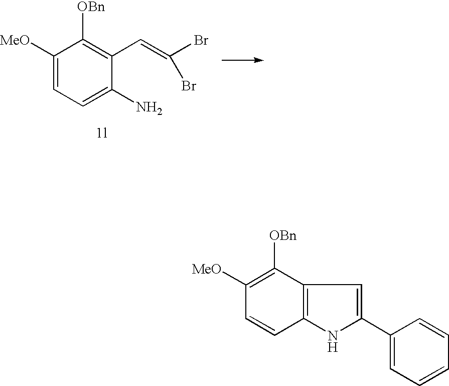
C1([MeO])=C([OBn])C2=C(C=C1)NC(C1=CC=CC=C1)=C2.C1([MeO])=CC=C(N)C(C=C(Br)Br)=C1[OBn]
